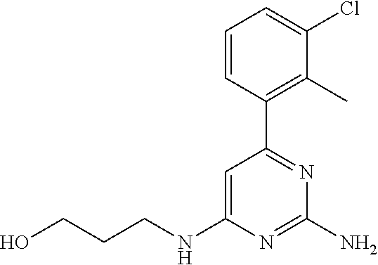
C(CCNC1=CC(C2=C(C)C(Cl)=CC=C2)=NC(N)=N1)O
